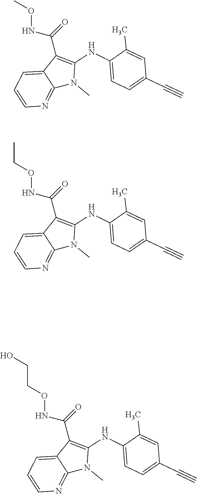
O(NC(=O)C1=C(NC2=CC=C(C#C)C=C2C)N(C)C2=NC=CC=C12)C.O(NC(=O)C1=C(NC2=CC=C(C#C)C=C2C)N(C)C2=NC=CC=C12)CC.O(NC(=O)C1=C(NC2=CC=C(C#C)C=C2C)N(C)C2=NC=CC=C12)CCO
